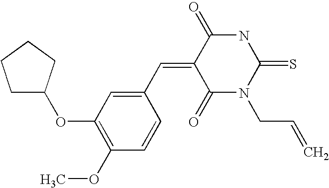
C1C(OC2=C(OC)C=CC(C=C3C(=O)N(CC=C)C(=S)NC3=O)=C2)CCC1
